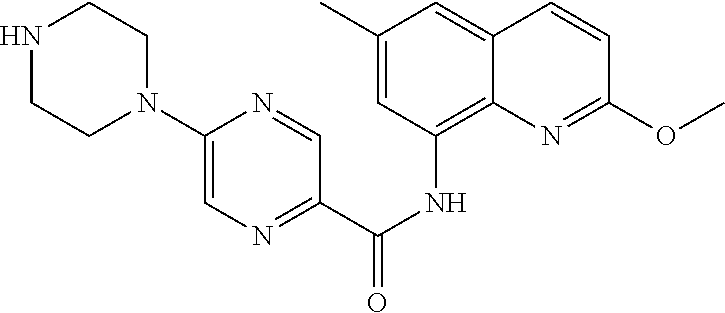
C1(C)=CC(NC(C2=NC=C(N3CCNCC3)N=C2)=O)=C2C(=C1)C=CC(OC)=N2
